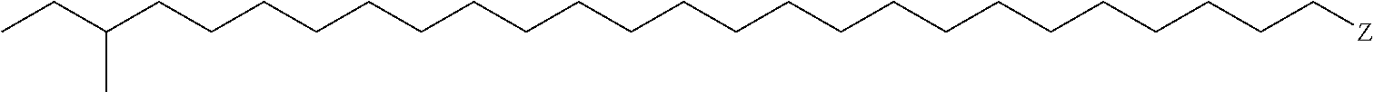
C(CCCCCCCCCCCCCCCCCCC[Z])CCCC(CC)C
